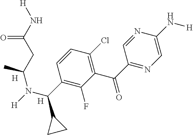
C1=C(N[H])N=CC(C(=O)C2=C(Cl)C=CC(C(N(C(C)CC(=O)N[H])[H])C3CC3)=C2F)=N1.[H].[H]
